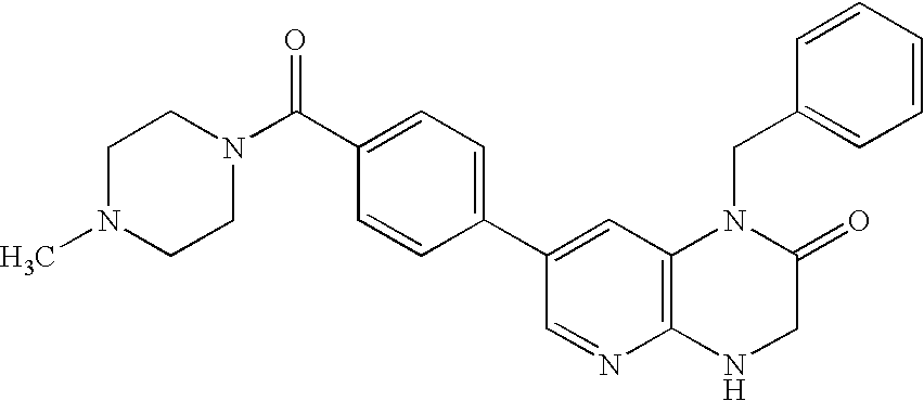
C1=C(C(N2CCN(C)CC2)=O)C=CC(C2=CC3=C(N=C2)NCC(=O)N3CC2=CC=CC=C2)=C1
